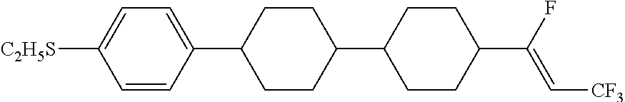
C1=CC(C2CCC(C3CCC(C(F)=C[CF3])CC3)CC2)=CC=C1[C2H5S]
